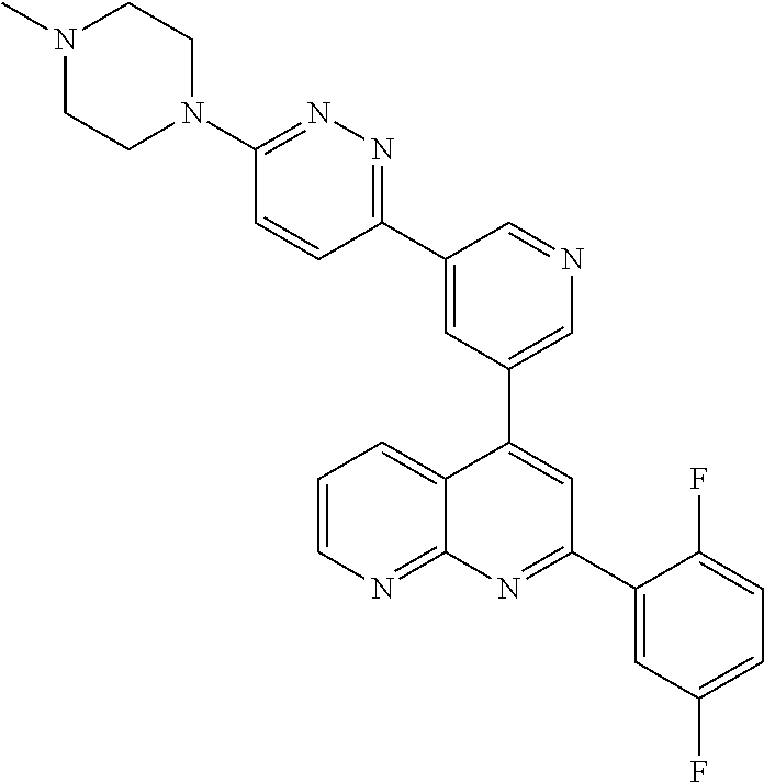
C1=C(C2=NN=C(N3CCN(C)CC3)C=C2)C=NC=C1C1=CC(C2=CC(F)=CC=C2F)=NC2=NC=CC=C12
